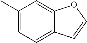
C1(C)=CC=C2C(=C1)OC=C2
